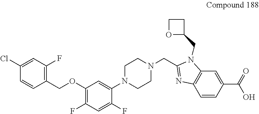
C1(Cl)=CC(F)=C(COC2=C(F)C=C(F)C(N3CCN(CC4=NC5=C(N4CC4CCO4)C=C(C(=O)O)C=C5)CC3)=C2)C=C1
